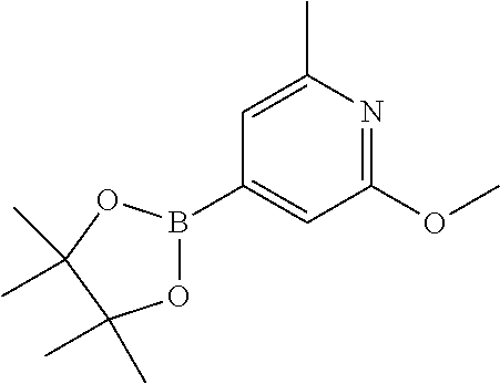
C1(OC)=NC(C)=CC(B2OC(C)(C)C(C)(C)O2)=C1
